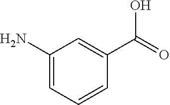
NC1=CC=CC(C(O)=O)=C1
